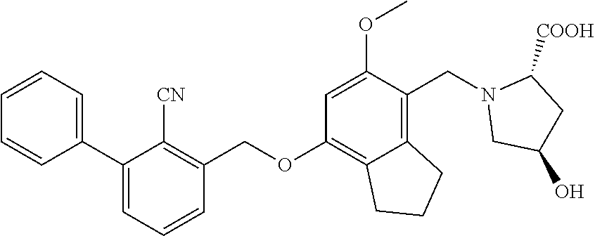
C1=CC=C(C2=CC=CC(COC3=C4C(=C(CN5CC(O)CC5[COOH])C(OC)=C3)CCC4)=C2[CN])C=C1
